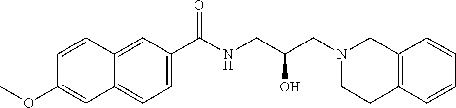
C12=CC(C(NCC(CN3CCC4=C(C3)C=CC=C4)O)=O)=CC=C1C=C(OC)C=C2
